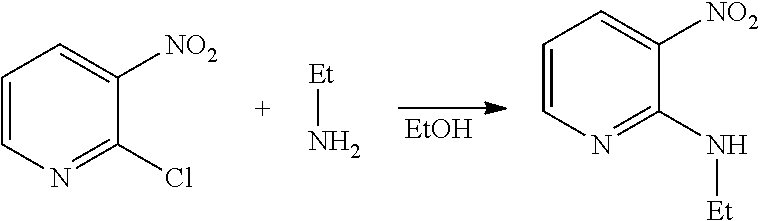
[EtOH].C1=CN=C(Cl)C([NO2])=C1.[Et]N.C1=CN=C(N[Et])C([NO2])=C1
